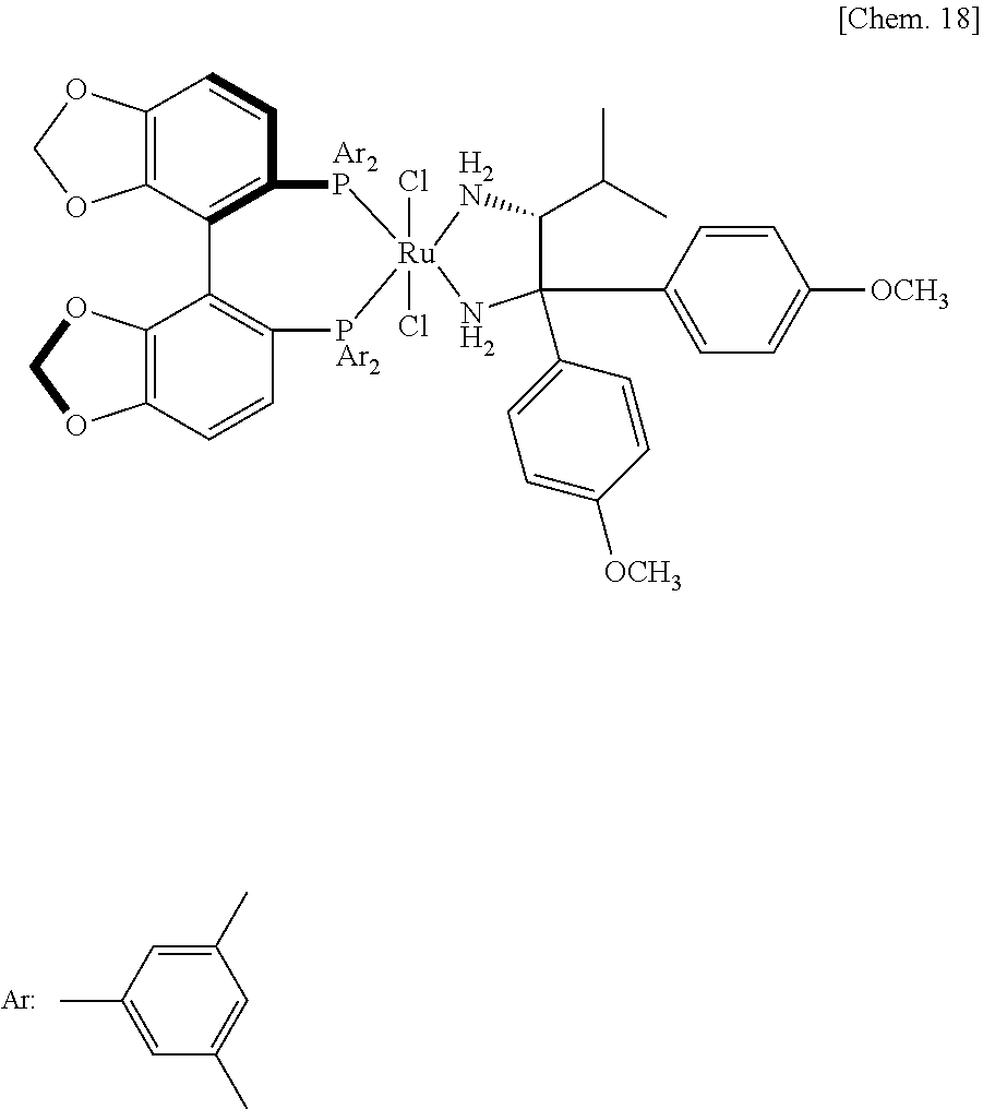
[Ar].CC1=CC(C)=CC(C)=C1.C12=C(C=CC3=C1C1=C(C=CC4=C1OCO4)[PAr2][Ru]1(Cl)(Cl)([Ar2P]3)[H2N]C(C(C)C)C(C3=CC=C([OCH3])C=C3)(C3=CC=C([OCH3])C=C3)N1)OCO2
